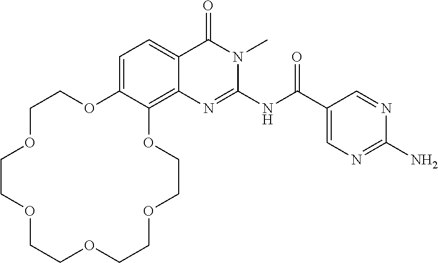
C1=C2C(=C3C(=C1)C(=O)N(C)C(NC(=O)C1=CN=C(N)N=C1)=N3)OCCOCCOCCOCCOCCO2
